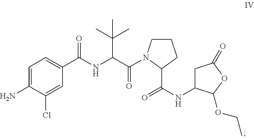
C1(C(=O)NC(C(=O)N2CCCC2C(NC2CC(=O)OC2OCC)=O)C(C)(C)C)=CC=C(N)C(Cl)=C1
